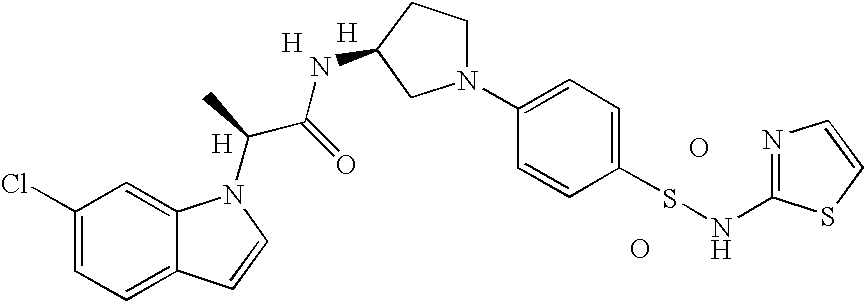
C1(Cl)=CC=C2C(=C1)N(C(C(NC1CN(C3=CC=C(SNC4=NC=CS4)C=C3)CC1)=O)C)C=C2.[H].[H].[H].O.O
